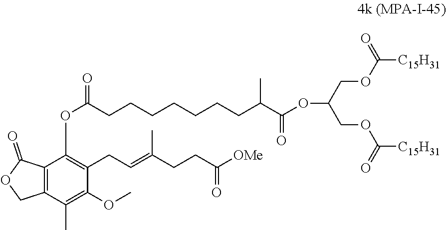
C(=C(C)CCC(=O)[OMe])CC1=C(OC(CCCCCCCC(C(OC(COC([C15H31])=O)COC([C15H31])=O)=O)C)=O)C2=C(C(C)=C1OC)COC2=O
